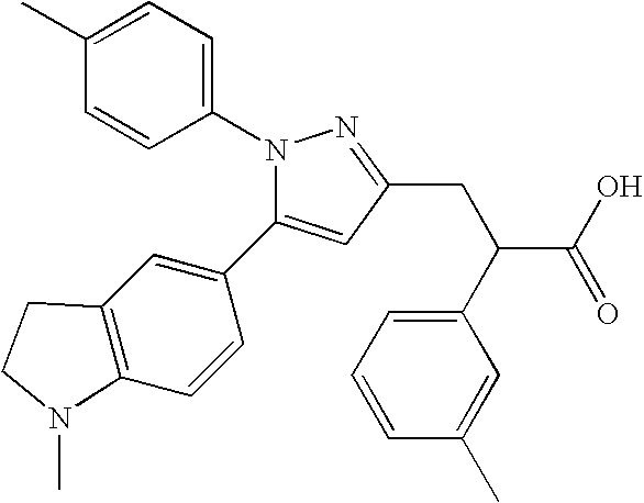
N1(C2=CC=C(C)C=C2)C(C2=CC3=C(C=C2)N(C)CC3)=CC(CC(C(O)=O)C2=CC=CC(C)=C2)=N1
